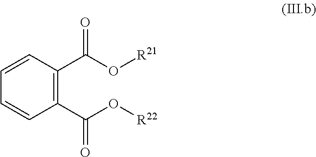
C1=CC(C(O[R21])=O)=C(C(O[R22])=O)C=C1
